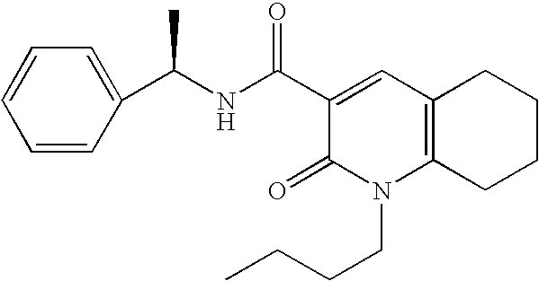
C1=CC=CC(C(NC(C2=CC3=C(N(CCCC)C2=O)CCCC3)=O)C)=C1
